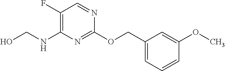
C1(COC2=NC(NCO)=C(F)C=N2)=CC=CC(OC)=C1
